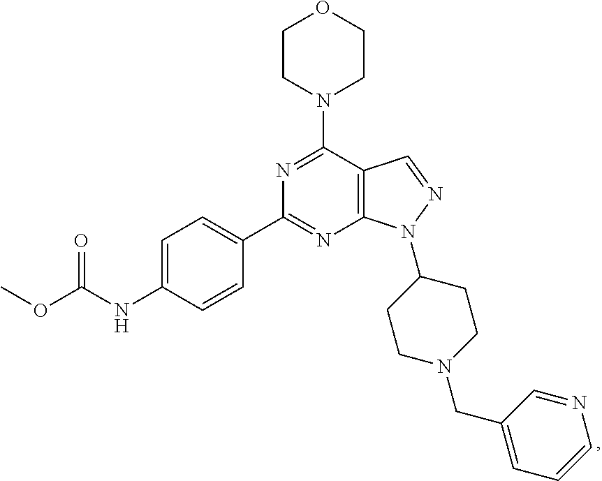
C1=C(NC(=O)OC)C=CC(C2=NC3=C(C(N4CCOCC4)=N2)C=NN3C2CCN(CC3=CC=CN=C3)CC2)=C1
